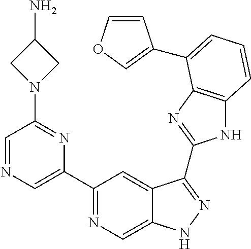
C1(C2=NC=C3C(=C2)C(C2=NC4=C(N2)C=CC=C4C2=COC=C2)=NN3)=CN=CC(N2CC(N)C2)=N1
